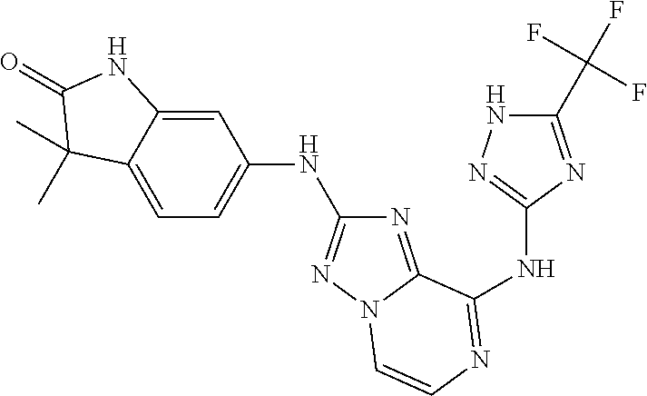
C1=C2C(=CC=C1NC1=NN3C(=N1)C(NC1=NNC(C(F)(F)F)=N1)=NC=C3)C(C)(C)C(=O)N2
